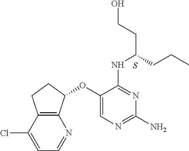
S.C1(OC2C3=C(CC2)C(Cl)=CC=N3)=CN=C(N)N=C1NC(CCO)CCC
